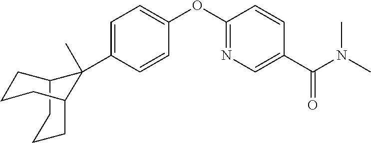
C12CCCC(CCC1)C2(C1=CC=C(OC2=NC=C(C(N(C)C)=O)C=C2)C=C1)C
